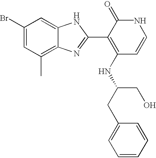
C1(Br)=CC(C)=C2C(=C1)NC(C1=C(NC(CC3=CC=CC=C3)CO)C=CNC1=O)=N2
